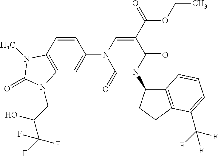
C12=C(C=CC(N3C(=O)N(C4C5=C(CC4)C(C(F)(F)F)=CC=C5)C(=O)C(C(OCC)=O)=C3)=C1)N(C)C(=O)N2CC(C(F)(F)F)O
